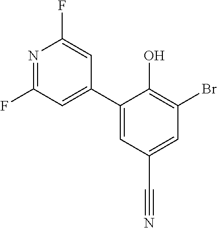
C1(C2=CC(F)=NC(F)=C2)=CC(C#N)=CC(Br)=C1O
